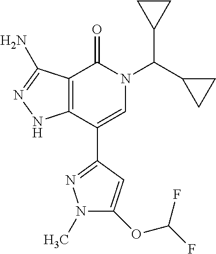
C12=C(C(C3=NN(C)C(OC(F)F)=C3)=CN(C(C3CC3)C3CC3)C1=O)NN=C2N
